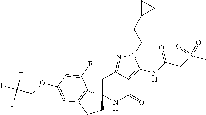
C1C2(C3=C(C1)C=C(OCC(F)(F)F)C=C3F)NC(=O)C1=C(NC(CS(=O)(=O)C)=O)N(CCC3CC3)N=C1C2
